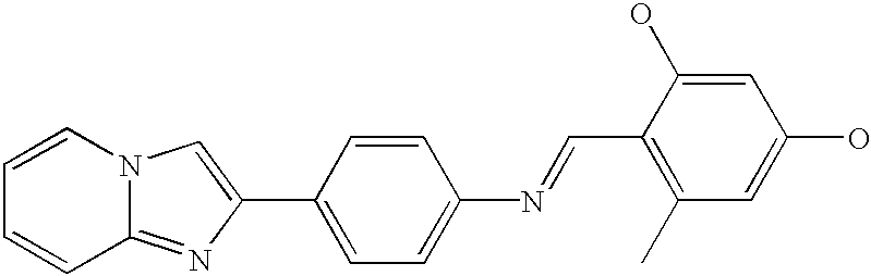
C1=CC=CC2=NC(C3=CC=C(N=CC4=C(C)C=C(O)C=C4O)C=C3)=CN12
